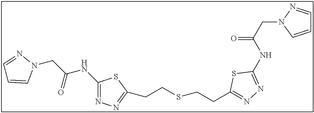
C1=NN(CC(=O)NC2=NN=C(CCSCCC3=NN=C(NC(CN4N=CC=C4)=O)S3)S2)C=C1
